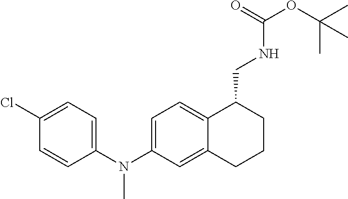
C1=C(N(C2=CC=C(Cl)C=C2)C)C=C2C(=C1)C(CNC(OC(C)(C)C)=O)CCC2
